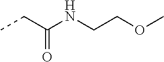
N(CCOC)C(CC)=O
